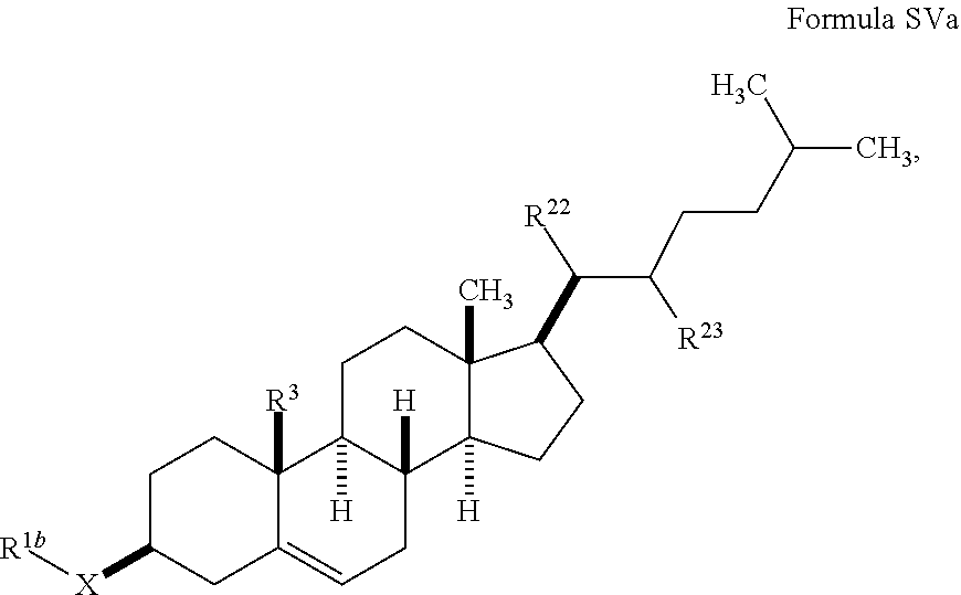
C1([X][R1b])CCC2([R3])C3([H])CCC4(C)C(C([R22])C(CCC(C)C)[R23])CCC4([H])C3([H])CC=C2C1
